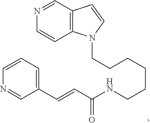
C12=C(C=NC=C1)C=CN2CCCCCCNC(C=CC1=CC=CN=C1)=O
